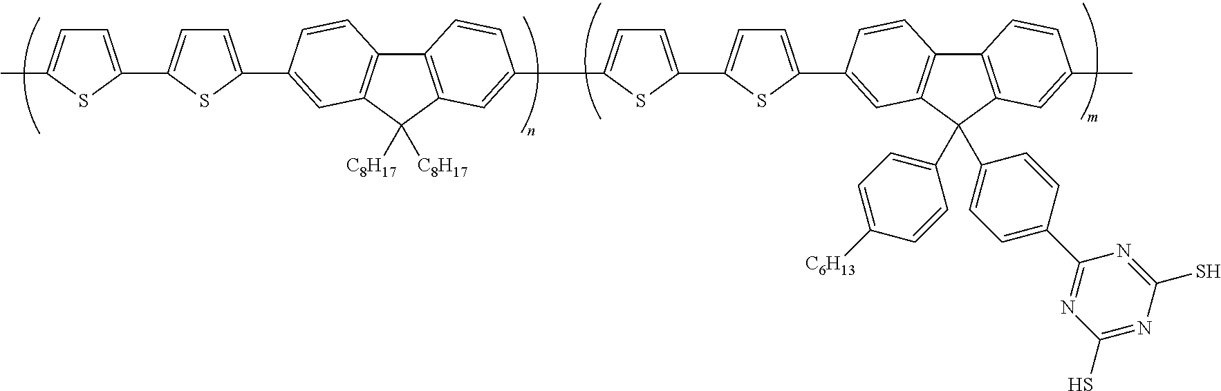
C1=C(C2=CC3=C(C4=C(C3([C8H17])[C8H17])C=C(C3=CC=C(C5=CC=C(C6=CC7=C(C8=C(C7(C7=CC=C([C6H13])C=C7)C7=CC=C(C9=NC(S)=NC(S)=N9)C=C7)C=C(C)C=C8)C=C6)S5)S3)C=C4)C=C2)SC(C2=CC=C(C)S2)=C1
